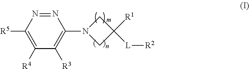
C1([R4])=C([R5])N=NC(N2CC([R1])([L][R2])C2)=C1[R3]
